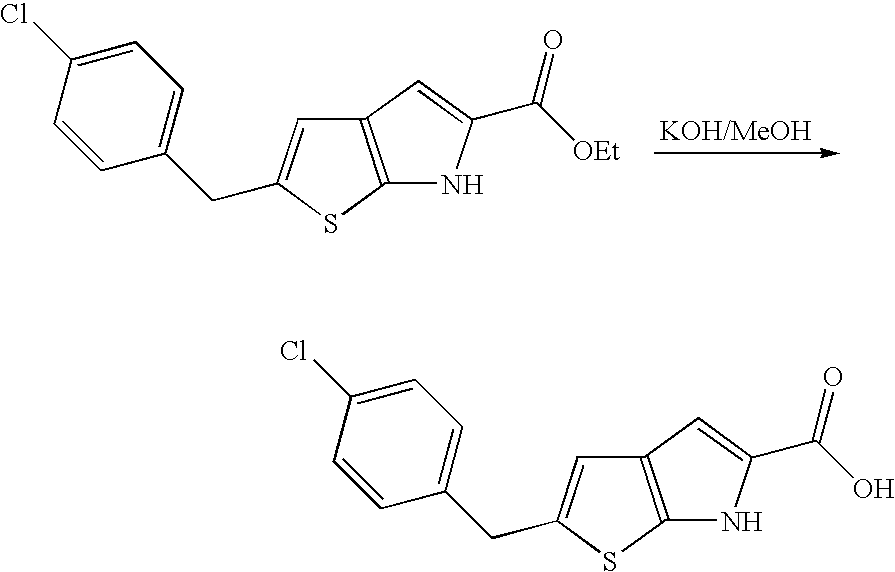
C1(CC2=CC3=C(S2)NC(C([OEt])=O)=C3)=CC=C(Cl)C=C1.C1(CC2=CC3=C(S2)NC(C(O)=O)=C3)=CC=C(Cl)C=C1
